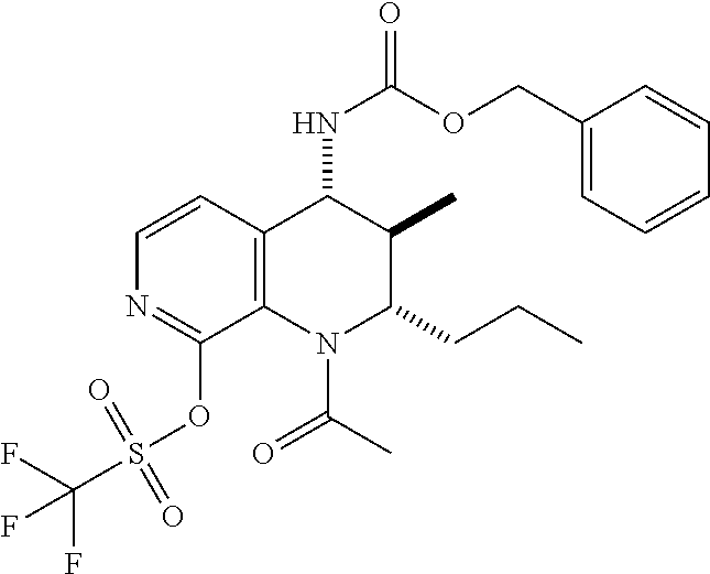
C1=CC2=C(C(OS(C(F)(F)F)(=O)=O)=N1)N(C(C)=O)C(CCC)C(C)C2NC(=O)OCC1=CC=CC=C1
